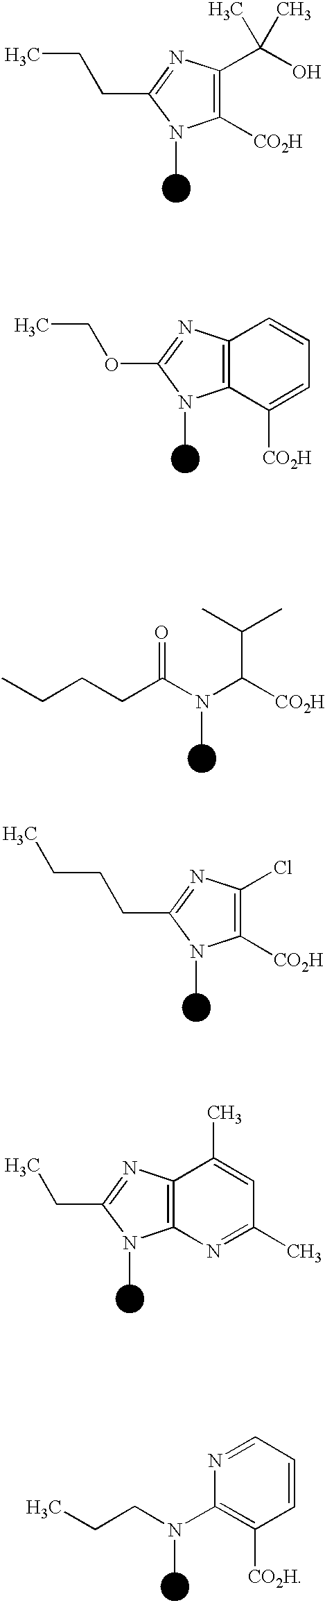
N1=CC=CC([CO2H])=C1N(CCC)C.C12=C(N=C(C)C=C1C)N(C)C(CC)=N2.C1(Cl)=C([CO2H])N(C)C(CCCC)=N1.CCCCC(=O)N(C([CO2H])C(C)C)C.C12=C(C([CO2H])=CC=C1)N(C)C(OCC)=N2.C1(C(O)(C)C)=C([CO2H])N(C)C(CCC)=N1
